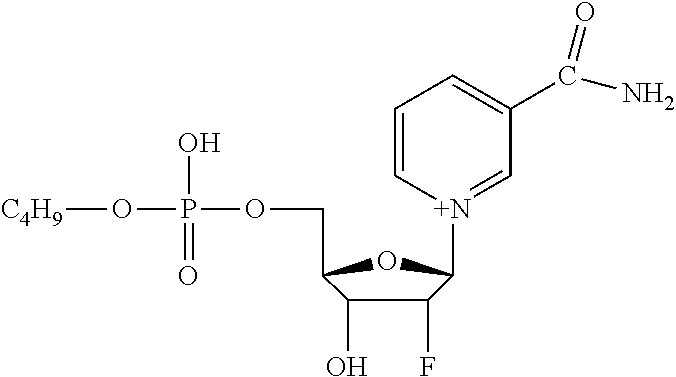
[C4H9]OP(OCC1C(O)C(F)C([N+]2=CC(C(N)=O)=CC=C2)O1)(O)=O
